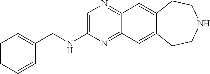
C1(NCC2=CC=CC=C2)=CN=C2C(=N1)C=C1C(=C2)CCNCC1
